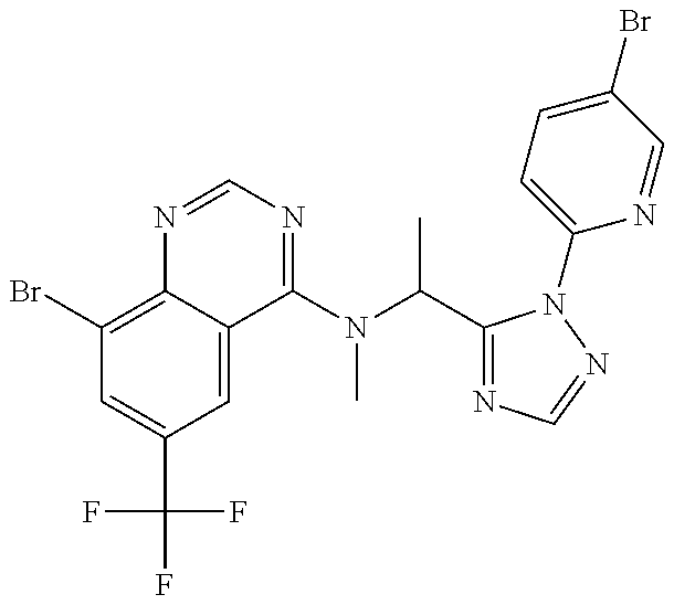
C1(Br)=C2C(=CC(C(F)(F)F)=C1)C(N(C(C)C1=NC=NN1C1=CC=C(Br)C=N1)C)=NC=N2
